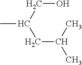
CC(CO)CC(C)C
